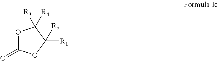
O1C(=O)OC([R1])([R2])C1([R3])[R4]
